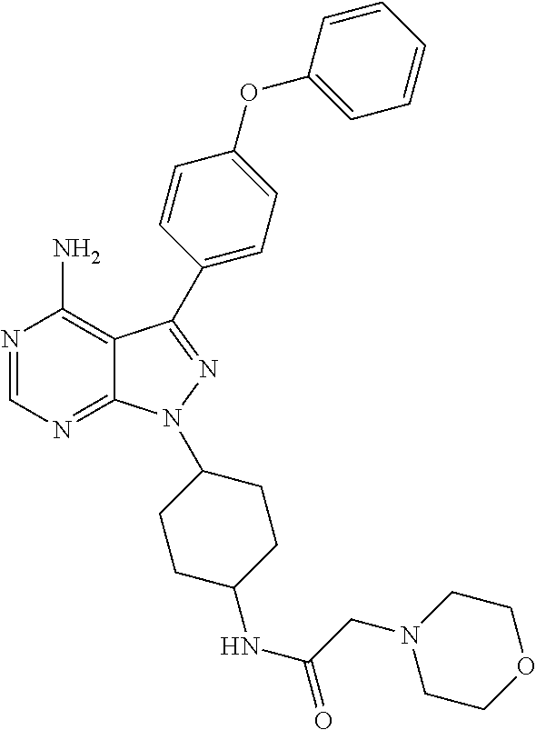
N1=CN=C2C(=C1N)C(C1=CC=C(OC3=CC=CC=C3)C=C1)=NN2C1CCC(NC(CN2CCOCC2)=O)CC1
